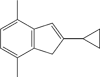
C1=C(C)C2=C(C(C)=C1)C=C(C1CC1)C2
